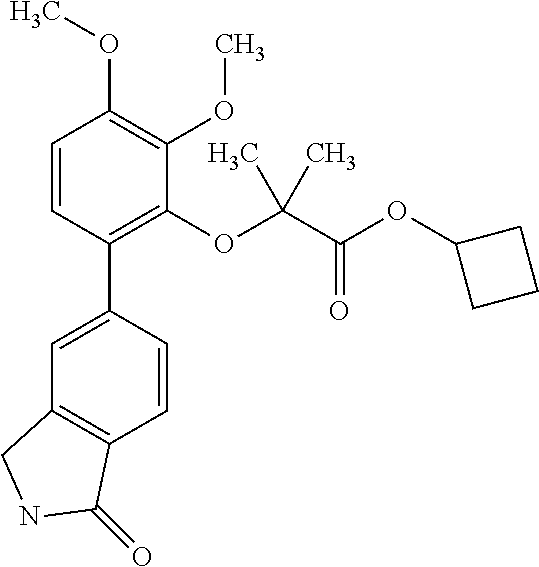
C1=C(C2=C(OC(C(OC3CCC3)=O)(C)C)C(OC)=C(OC)C=C2)C=CC2=C1CNC2=O
